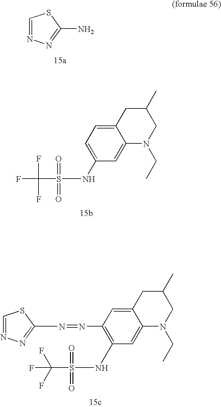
C1=NN=C(N)S1.C12=CC=C(NS(C(F)(F)F)(=O)=O)C=C1N(CC)CC(C)C2.C12=CC(N=NC3=NN=CS3)=C(NS(C(F)(F)F)(=O)=O)C=C1N(CC)CC(C)C2
